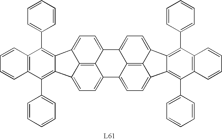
C12=C(C3=CC=CC=C3)C3=C(C(C4=CC=CC=C4)=C1C1=CC=C4C5=C1C2=CC=C5C1=CC=C2C5=C1C4=CC=C5C1=C(C4=CC=CC=C4)C4=C(C(C5=CC=CC=C5)=C12)C=CC=C4)C=CC=C3
